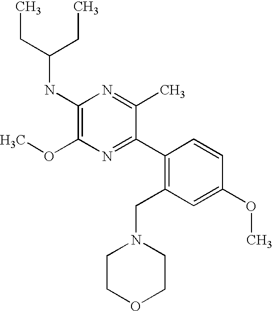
C1(NC(CC)CC)=C(OC)N=C(C2=C(CN3CCOCC3)C=C(OC)C=C2)C(C)=N1
